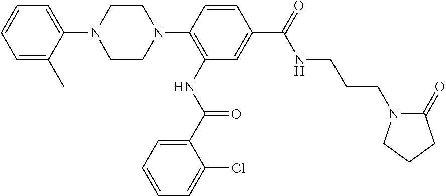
C1=C(C)C(N2CCN(C3=C(NC(C4=CC=CC=C4Cl)=O)C=C(C(NCCCN4C(=O)CCC4)=O)C=C3)CC2)=CC=C1
